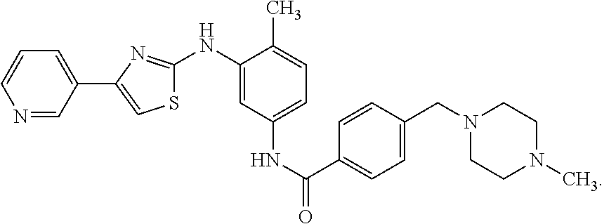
C1(NC2=NC(C3=CC=CN=C3)=CS2)=CC(NC(=O)C2=CC=C(CN3CCN(C)CC3)C=C2)=CC=C1C
